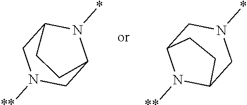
C1N([**])CC2N(*)C1CC2.C12N([**])C(CN(*)C1)CC2
